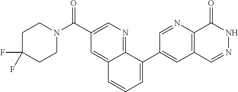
C1C(F)(F)CCN(C(C2=CN=C3C(=C2)C=CC=C3C2=CC3=C(N=C2)C(=O)NN=C3)=O)C1
